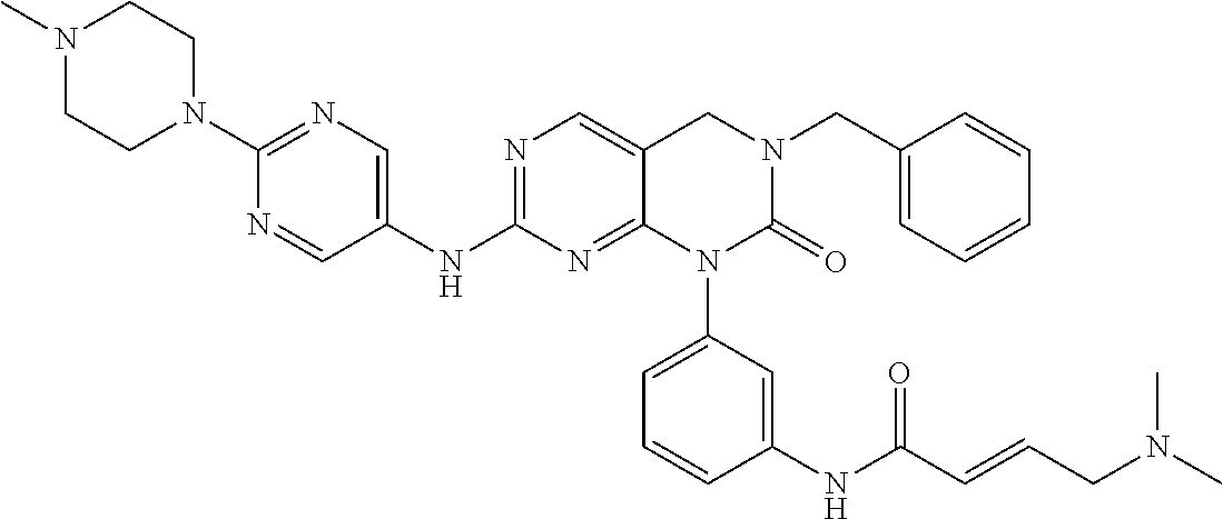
C1(CN2CC3=CN=C(NC4=CN=C(N5CCN(C)CC5)N=C4)N=C3N(C3=CC=CC(NC(C=CCN(C)C)=O)=C3)C2=O)=CC=CC=C1
